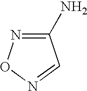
C1(N)=NON=C1
